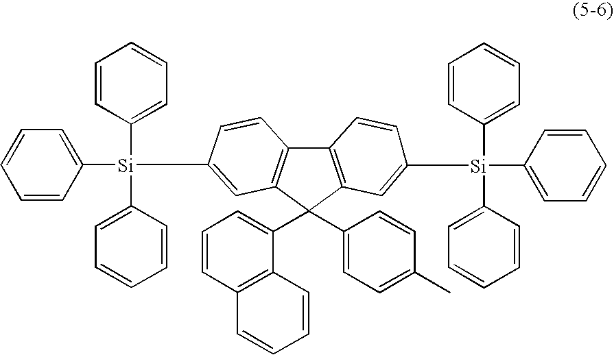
C12=C(C=C([Si](C3=CC=CC=C3)(C3=CC=CC=C3)C3=CC=CC=C3)C=C1)C(C1=CC=CC3=C1C=CC=C3)(C1=CC=C(C)C=C1)C1=C2C=CC([Si](C2=CC=CC=C2)(C2=CC=CC=C2)C2=CC=CC=C2)=C1
